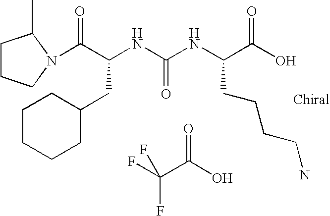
FC(C(O)=O)(F)F.C(C(NC(NC(C(O)=O)CCCCN)=O)CC1CCCCC1)(=O)N1CCCC1C
